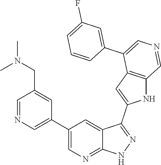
C1(C2=CN=CC(CN(C)C)=C2)=CN=C2C(=C1)C(C1=CC3=C(N1)C=NC=C3C1=CC(F)=CC=C1)=NN2
